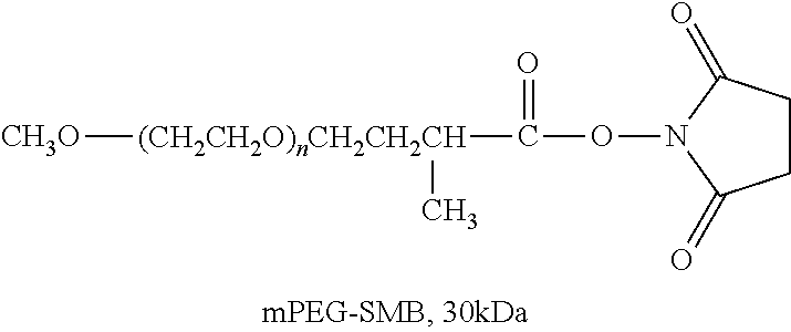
C1CC(=O)N(OC([(CH2CH2O)nCH2CH2CH](C)[CH3O])=O)C1=O
